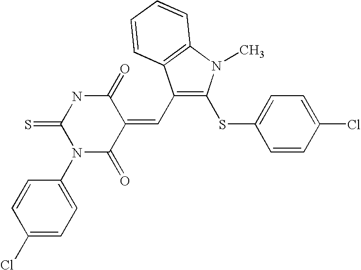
C1(C=C2C(=O)NC(=S)N(C3=CC=C(Cl)C=C3)C2=O)=C(SC2=CC=C(Cl)C=C2)N(C)C2=C1C=CC=C2
